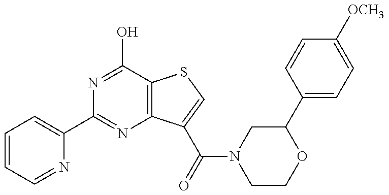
N1=C(O)C2=C(N=C1C1=CC=CC=N1)C(C(N1CCOC(C3=CC=C([OCH3])C=C3)C1)=O)=CS2
